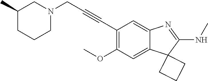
C12=CC(OC)=C(C#CCN3CC(C)CCC3)C=C1N=C(NC)C21CCC1
